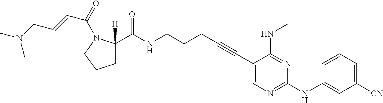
C1(C#CCCCNC(=O)C2([H])CCCN2C(=O)C=CCN(C)C)=CN=C(NC2=CC([CN])=CC=C2)N=C1NC
